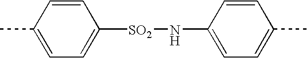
CC1=CC=C([SO2]NC2=CC=C(C)C=C2)C=C1
